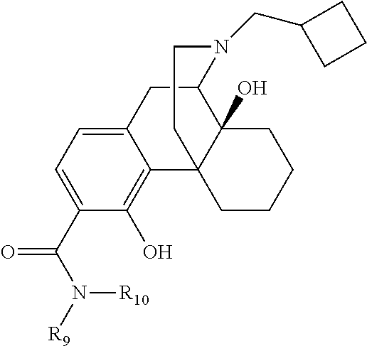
C12=CC=C(C(N([R9])[R10])=O)C(O)=C1C13C(O)(C(C2)N(CC2CCC2)CC1)CCCC3
